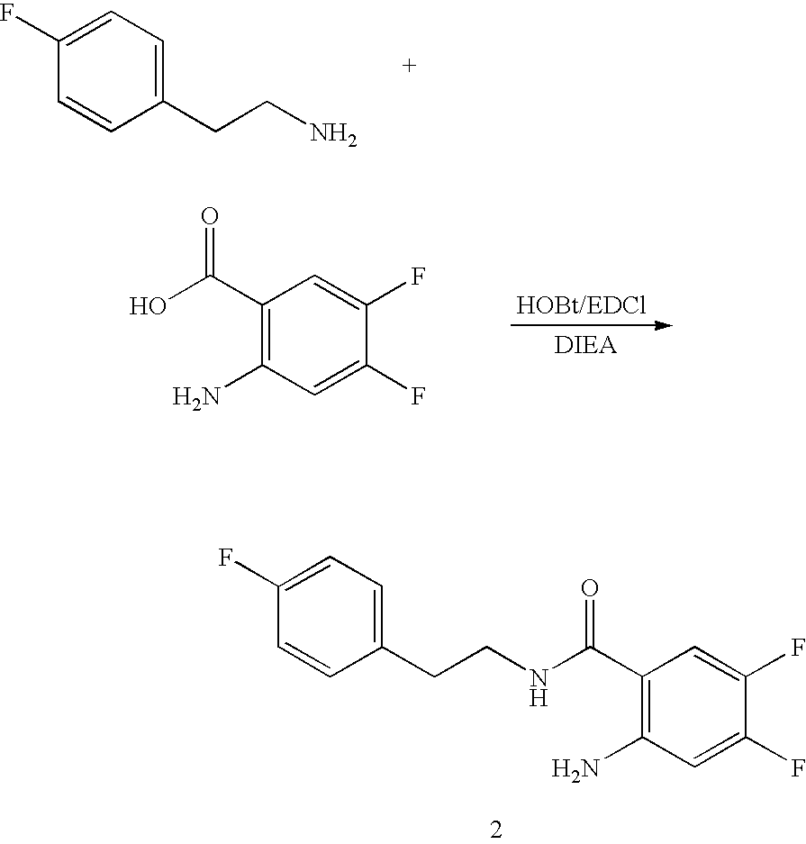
C1(F)=CC=C(CCN)C=C1.C1(C(O)=O)=C(N)C=C(F)C(F)=C1.C1(C(=O)NCCC2=CC=C(F)C=C2)=C(N)C=C(F)C(F)=C1
